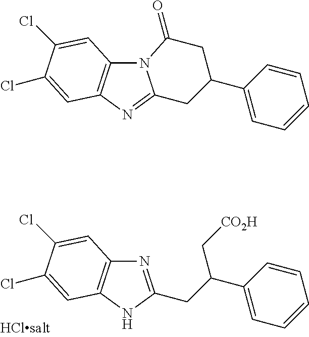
N12C3=C(N=C1CC(C1=CC=CC=C1)CC2=O)C=C(Cl)C(Cl)=C3.N1=C(CC(C2=CC=CC=C2)C[CO2H])NC2=C1C=C(Cl)C(Cl)=C2
